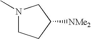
N1(C)CCC([NMe2])C1
